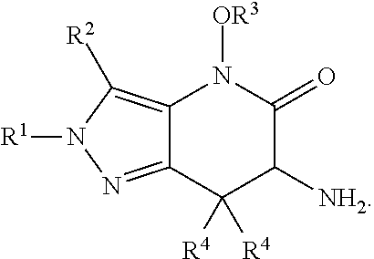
C12=C([R2])N([R1])N=C1C([R4])([R4])C([NH2])C(=O)N2[OR3]
